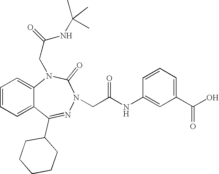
C1=CC=C2C(=C1)N(CC(NC(C)(C)C)=O)C(=O)N(CC(NC1=CC(C(O)=O)=CC=C1)=O)N=C2C1CCCCC1
